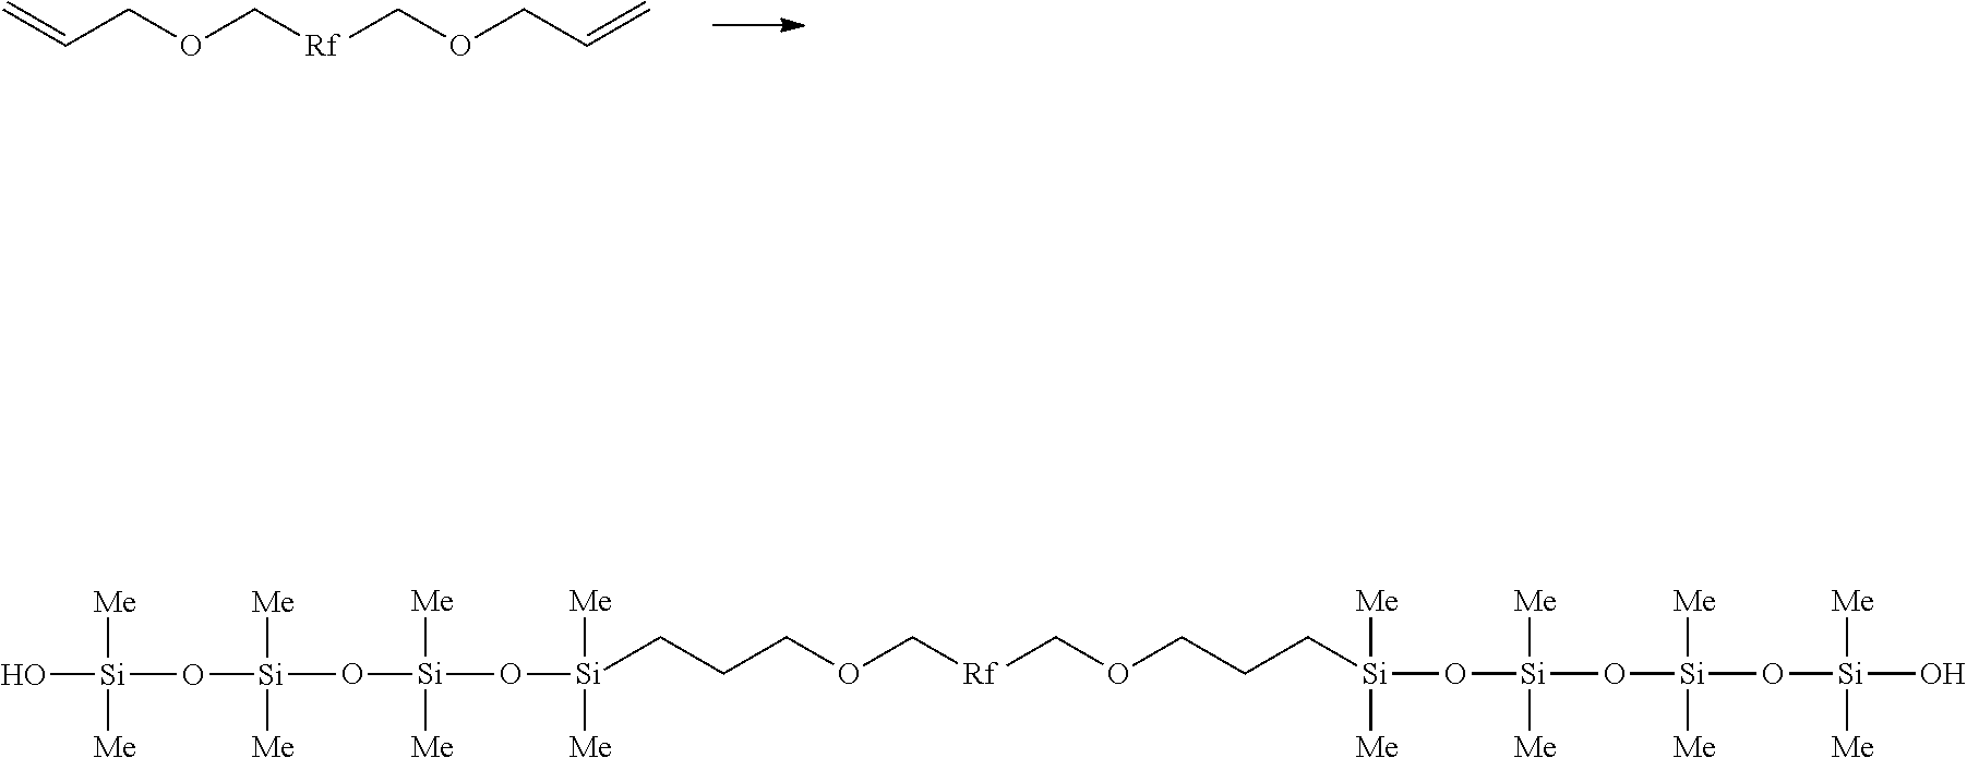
O(C[Rf]COCC=C)CC=C.O(C[Rf]COCCC[Si](O[Si](O[Si](O[Si](O)([Me])[Me])([Me])[Me])([Me])[Me])([Me])[Me])CCC[Si](O[Si](O[Si](O[Si](O)([Me])[Me])([Me])[Me])([Me])[Me])([Me])[Me]
